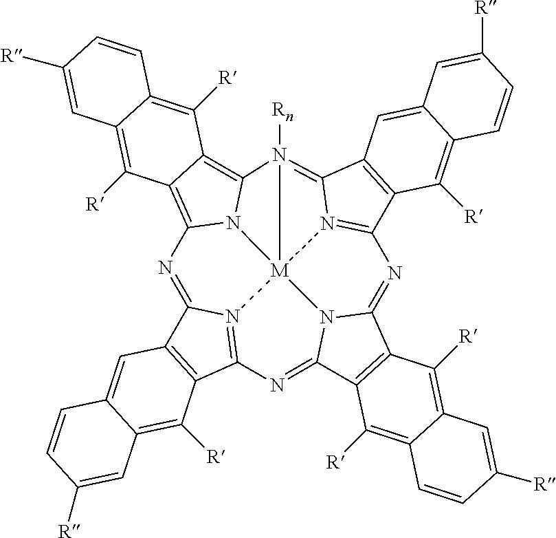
N1=C2N3=C(N=C4N5C(=NC6=N7C(=N8([Rn])C9=C%10C(=C1N9[M]8753)C([R])=C1C(=C%10[R])C=CC([R])=C1)C1=C6C([R])=C3C(=C1)C=C([R])C=C3)C1=C4C([R])=C3C(=C1[R])C=C([R])C=C3)C1=C2C=C2C(=C1[R])C=C([R])C=C2
